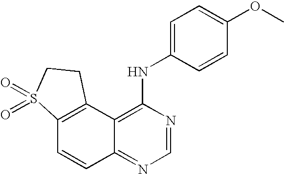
C12=C(C3=C(NC4=CC=C(OC)C=C4)N=CN=C3C=C1)CCS2(=O)=O
